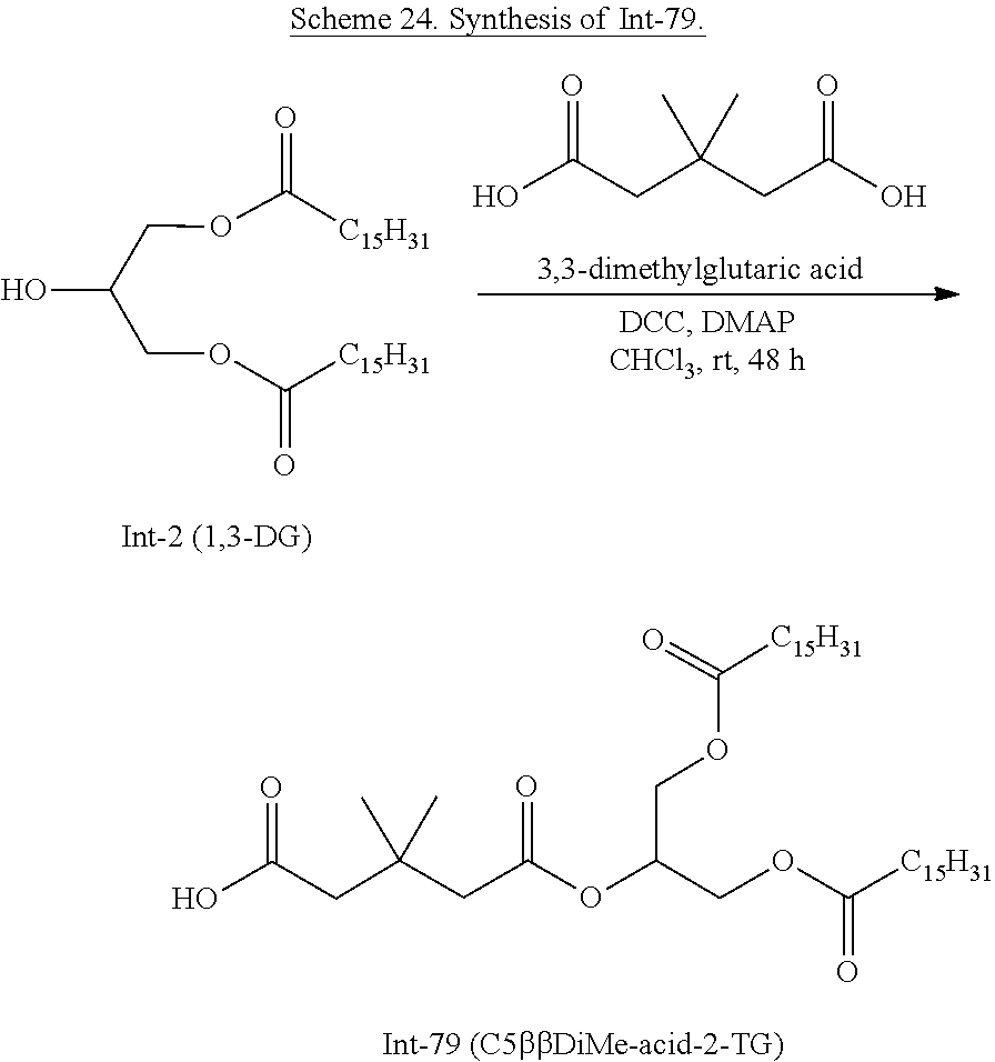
C(C(CC(=O)O)(C)C)C(O)=O.O(C(=O)[C15H31])CC(O)COC(=O)[C15H31].C(CC(C)(C)CC(=O)OC(COC(=O)[C15H31])COC(=O)[C15H31])(O)=O
